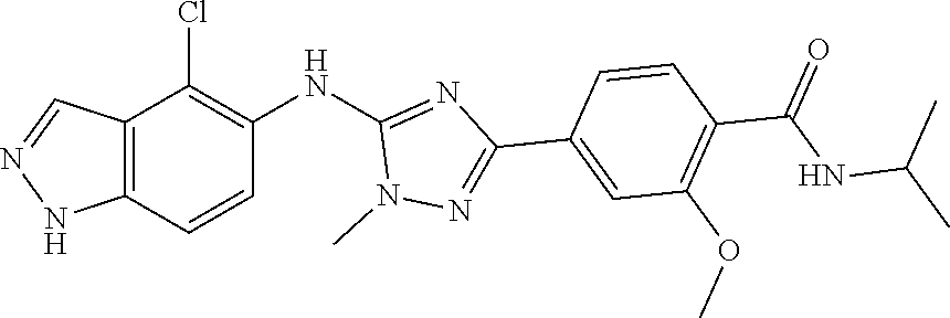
C12=C(C=CC(NC3=NC(C4=CC(OC)=C(C(NC(C)C)=O)C=C4)=NN3C)=C1Cl)NN=C2
